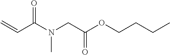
N(C(=O)C=C)(C)CC(=O)OCCCC
